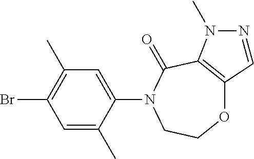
O1C2=C(C(=O)N(C3=CC(C)=C(Br)C=C3C)CC1)N(C)N=C2
